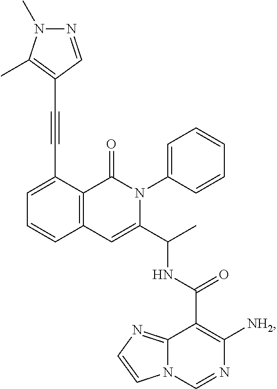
C12=C(C(C#CC3=C(C)N(C)N=C3)=CC=C1)C(=O)N(C1=CC=CC=C1)C(C(C)NC(C1=C([NH2])N=CN3C1=NC=C3)=O)=C2
